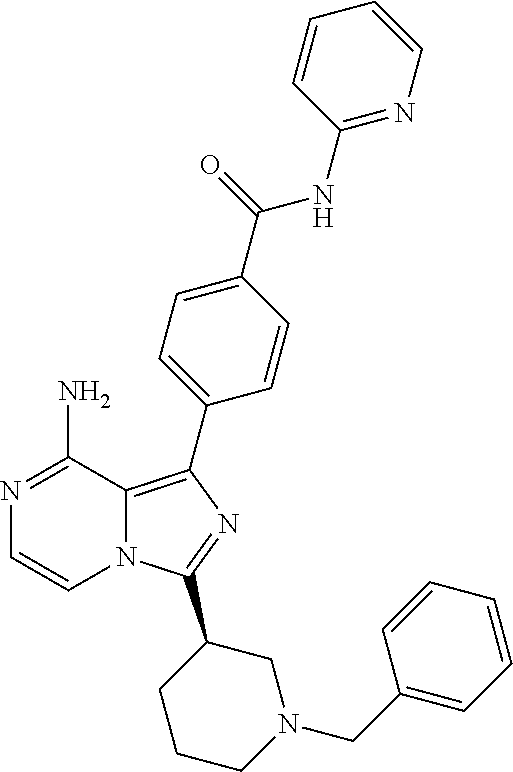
N1=C(N)C2=C(C3=CC=C(C(NC4=NC=CC=C4)=O)C=C3)N=C(C3CCCN(CC4=CC=CC=C4)C3)N2C=C1
